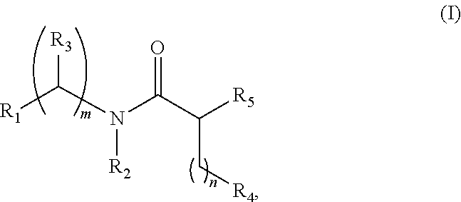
[R3]C(N(C(C([R5])C[R4])=O)[R2])[R1]
